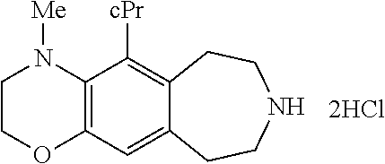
C1COC2=C(N1[Me])C([cPr])=C1C(=C2)CCNCC1
